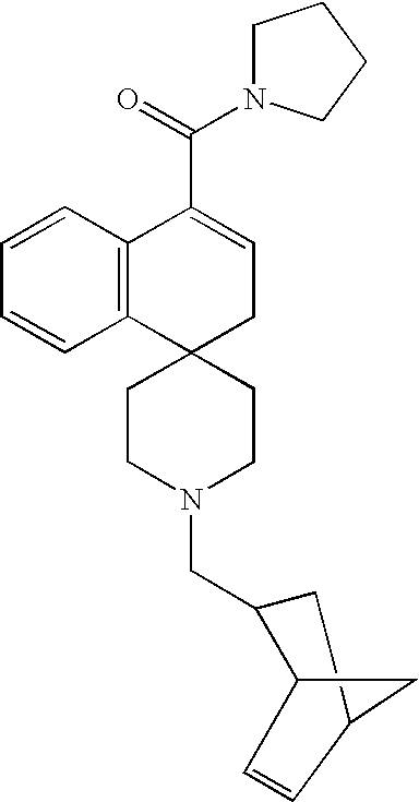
C12(CCN(CC3C4C=CC(C3)C4)CC1)CC=C(C(N1CCCC1)=O)C1=C2C=CC=C1
